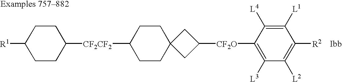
C1CC2(CCC1[CF2CF2]C1CCC([R1])CC1)CC([CF2O]C1=C([L3])C([L2])=C([R2])C([L1])=C1[L4])C2
